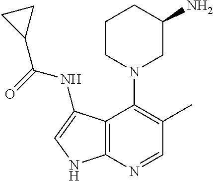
C12=C(N=CC(C)=C1N1CC(N)CCC1)NC=C2NC(=O)C1CC1
